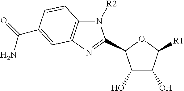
C1(O)C(O)C([R1])OC1C1=NC2=C(N1[R2])C=CC(C(=O)N)=C2
